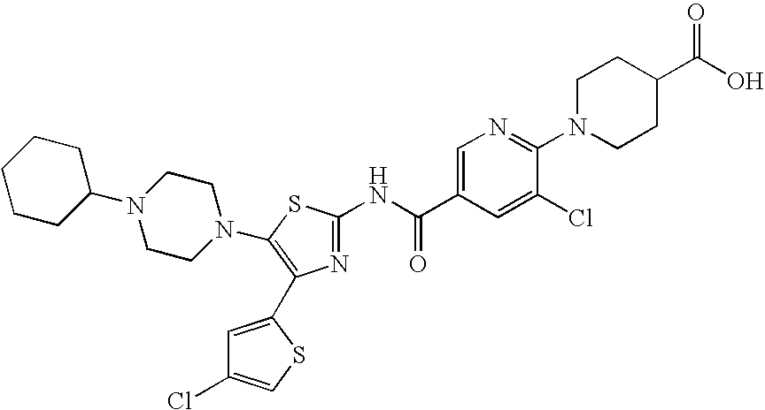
C1(N2CCN(C3=C(C4=CC(Cl)=CS4)N=C(NC(C4=CN=C(N5CCC(C(O)=O)CC5)C(Cl)=C4)=O)S3)CC2)CCCCC1
